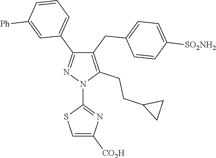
C1(CC2=CC=C([SO2NH2])C=C2)=C(CCC2CC2)N(C2=NC([CO2H])=CS2)N=C1C1=CC=CC([Ph])=C1
